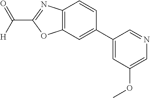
C12=C(C=CC(C3=CC(OC)=CN=C3)=C1)N=C(C([H])=O)O2
